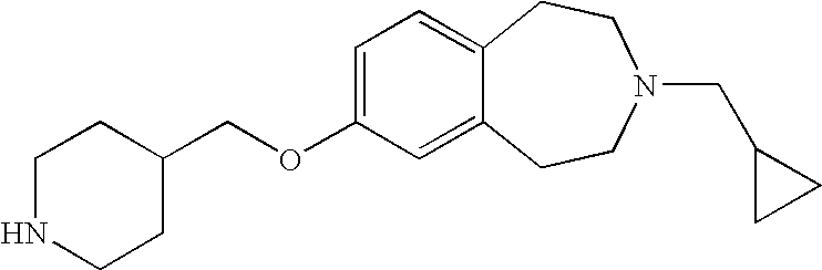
C1NCCC(COC2=CC=C3C(=C2)CCN(CC2CC2)CC3)C1
